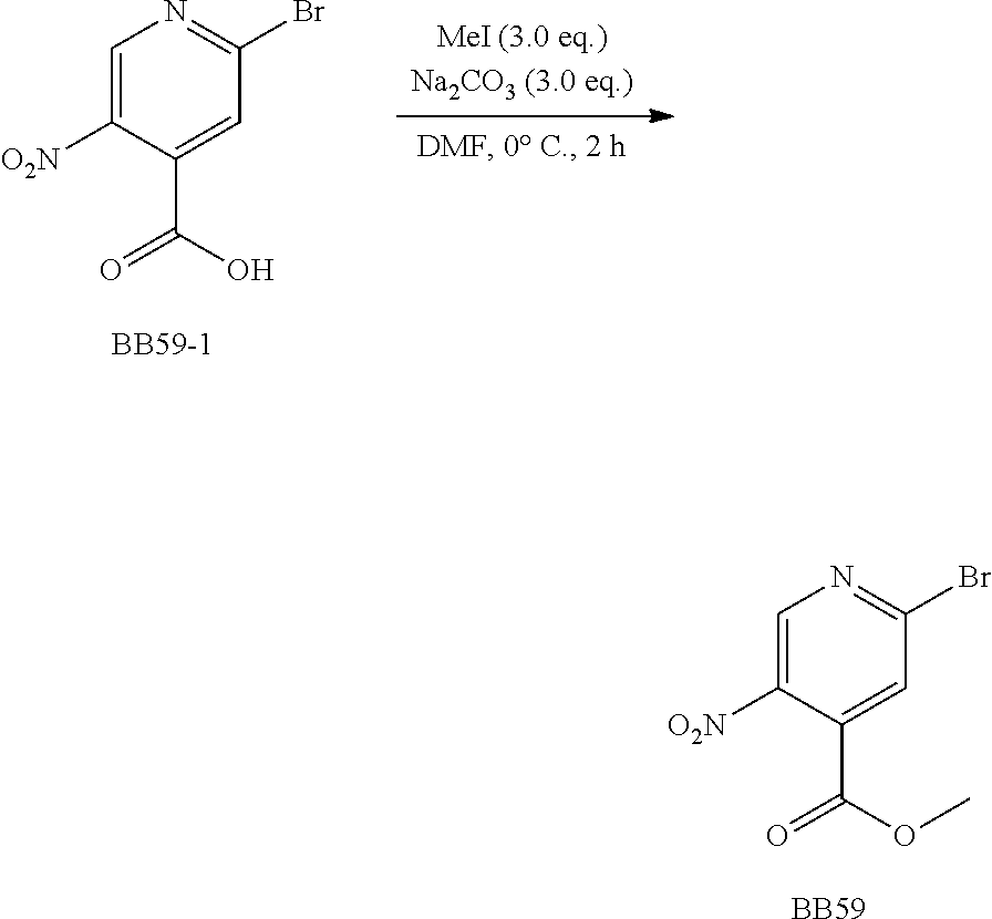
C1=C([O2N])C(C(O)=O)=CC(Br)=N1.[BB59-1].C1=C([O2N])C(C(OC)=O)=CC(Br)=N1.[BB59]
